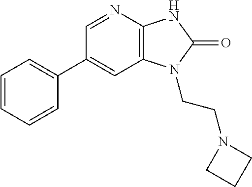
C1(C2=CC=CC=C2)=CC2=C(N=C1)NC(=O)N2CCN1CCC1
